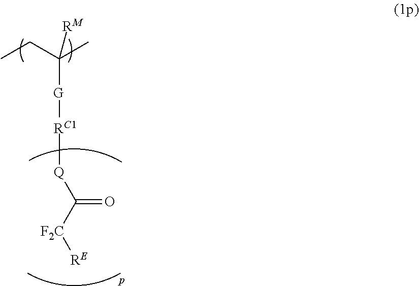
CCC(C)([RM])[G][RC1][Q]C([F2C][RE])=O
